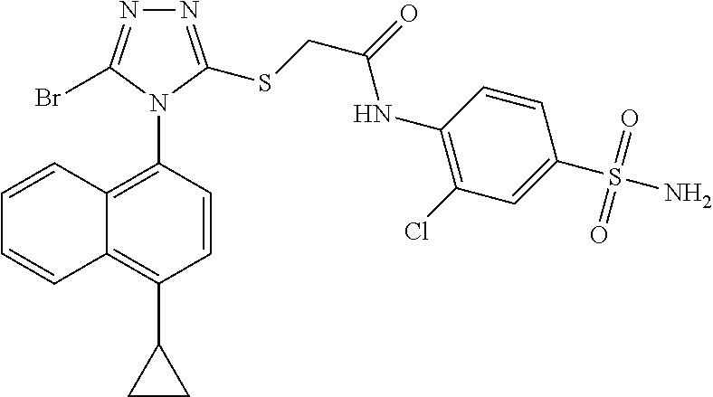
C1=CC2=C(N3C(SCC(=O)NC4=C(Cl)C=C(S(N)(=O)=O)C=C4)=NN=C3Br)C=CC(C3CC3)=C2C=C1
